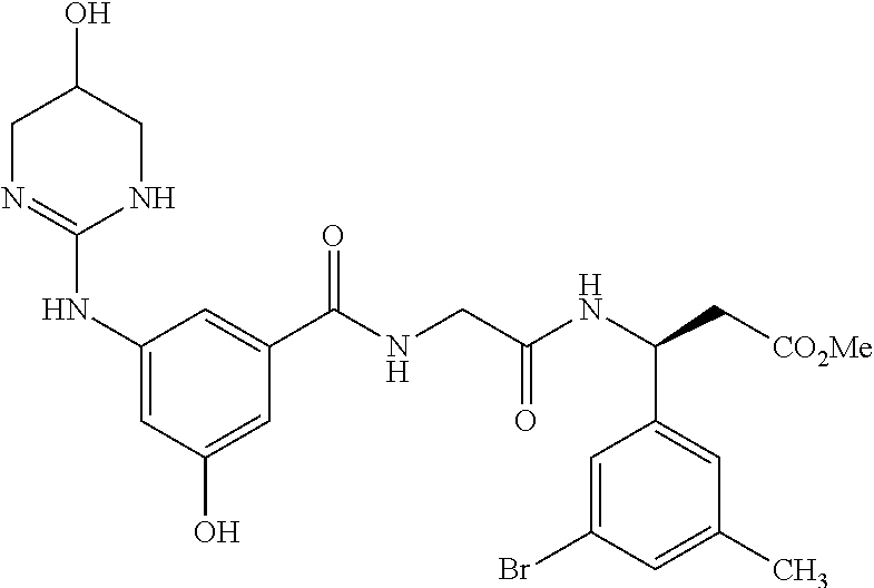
C1(NC2=NCC(O)CN2)=CC(O)=CC(C(NCC(NC(C[CO2Me])C2=CC(C)=CC(Br)=C2)=O)=O)=C1
